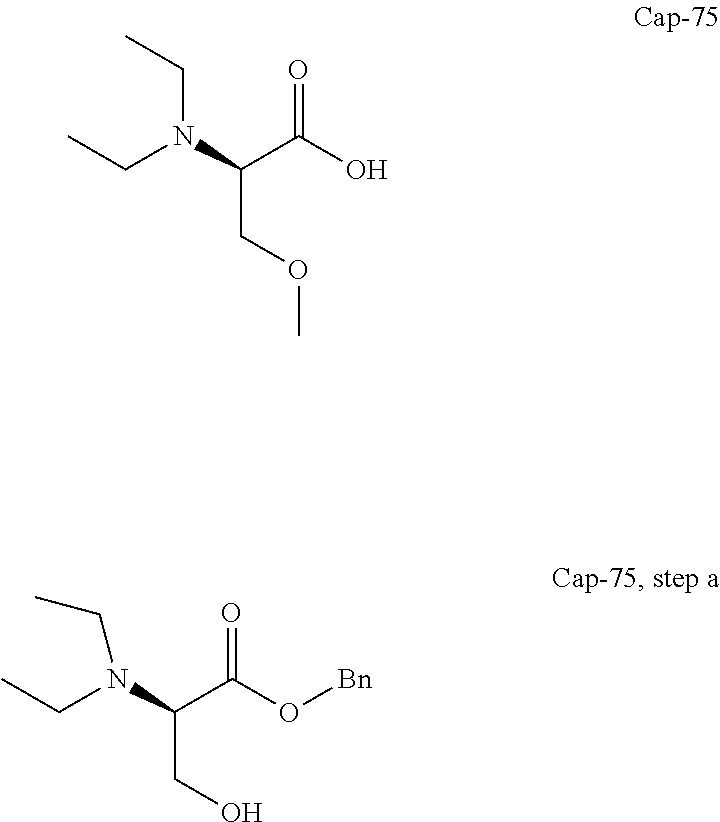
CCN(CC)C(C(O)=O)COC.N(CC)(C(C(O[Bn])=O)CO)CC
